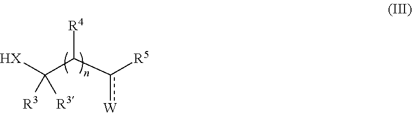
[HX]C(C(c([R5])[W])[R4])([R3])[R3]
